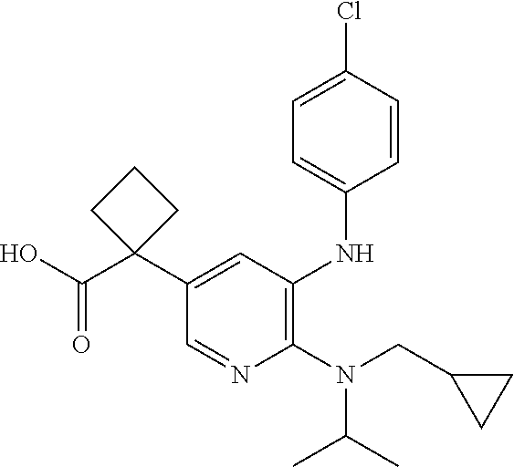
C1(N(CC2CC2)C(C)C)=C(NC2=CC=C(Cl)C=C2)C=C(C2(C(O)=O)CCC2)C=N1
